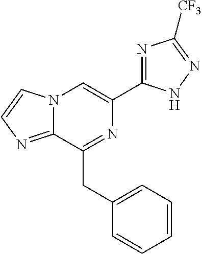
N12C(=NC=C1)C(CC1=CC=CC=C1)=NC(C1=NC([CF3])=NN1)=C2
